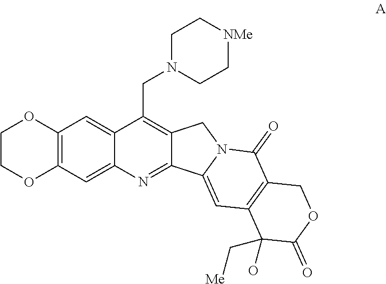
C12=C(C=C3C(=C1)C(CN1CC[NMe]CC1)=C1C(=N3)C3=CC4=C(C(=O)N3C1)COC(=O)C4(O)C[Me])OCCO2
